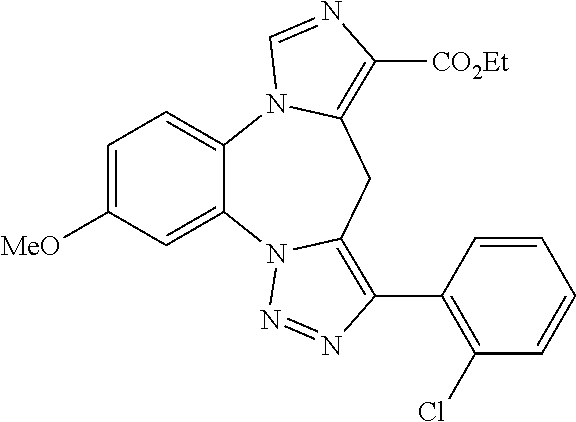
C1=C([MeO])C=C2C(=C1)N1C(=C([CO2Et])N=C1)CC1=C(C3=C(Cl)C=CC=C3)N=NN21
